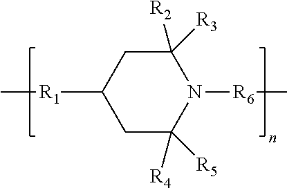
C1([R2])([R3])CC([R1]C)CC([R4])([R5])N1[R6]C
